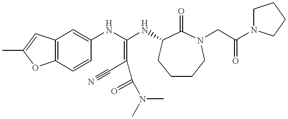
C12=C(C=CC(NC(NC3C(=O)N(CC(N4CCCC4)=O)CCCC3)=C(C#N)C(=O)N(C)C)=C1)OC(C)=C2
